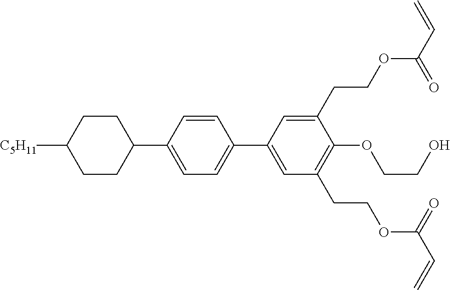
C1CC([C5H11])CCC1C1=CC=C(C2=CC(CCOC(C=C)=O)=C(OCCO)C(CCOC(C=C)=O)=C2)C=C1
